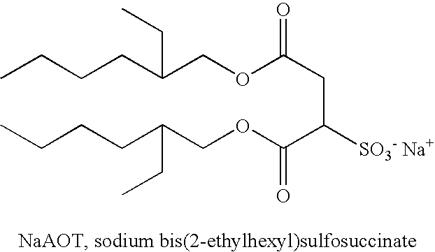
CCCCC(COC(CC(C(OCC(CCCC)CC)=O)[SO3- Na+])=O)CC
